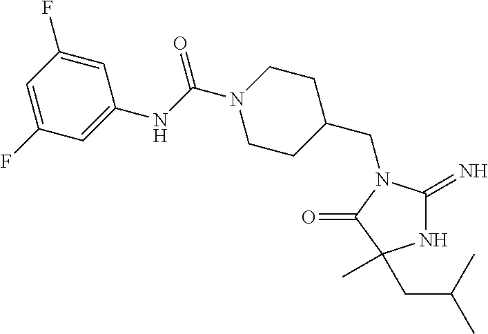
C1C(CN2C(=N)NC(C)(CC(C)C)C2=O)CCN(C(NC2=CC(F)=CC(F)=C2)=O)C1
